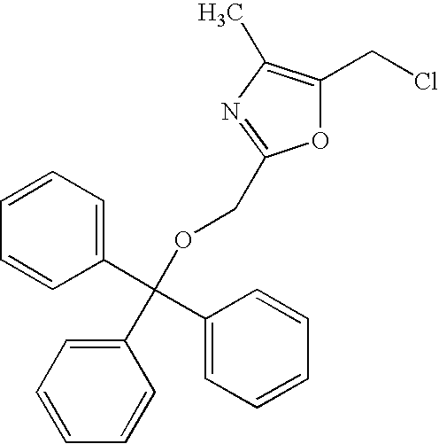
O1C(CCl)=C(C)N=C1COC(C1=CC=CC=C1)(C1=CC=CC=C1)C1=CC=CC=C1
